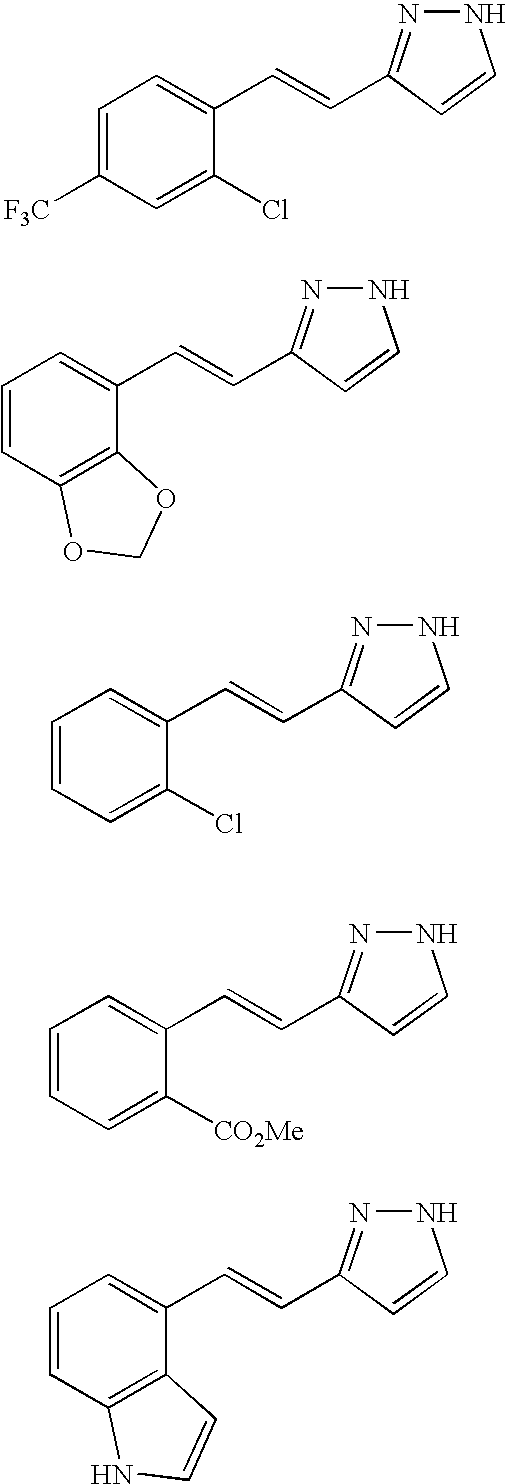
C1=CC=C(Cl)C(C=CC2=NNC=C2)=C1.C1=CC2=C(C(C=CC3=NNC=C3)=C1)OCO2.C1=C([F3C])C=C(Cl)C(C=CC2=NNC=C2)=C1.C1=CC=C([CO2Me])C(C=CC2=NNC=C2)=C1.C1=CC2=C(C(C=CC3=NNC=C3)=C1)C=CN2
